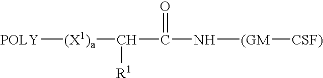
[POLY][(X1)a]C([R1])C(=O)N[(GM][CSF)]
